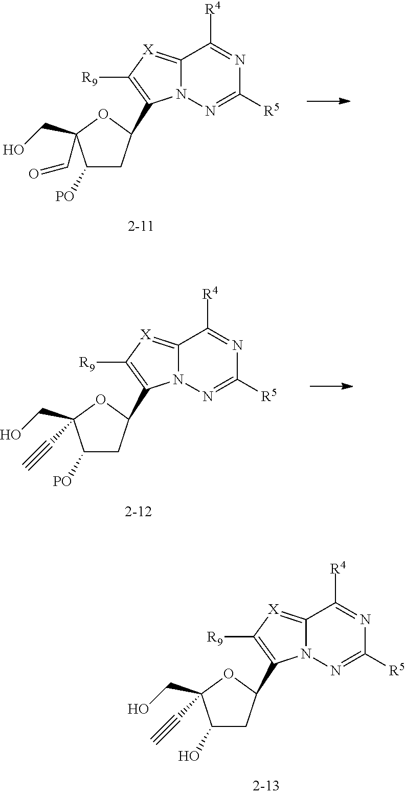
C1([PO])CC(C2=C([R9])[X]=C3N2N=C([R5])N=C3[R4])OC1(CO)C=O.C1([PO])CC(C2=C([R9])[X]=C3N2N=C([R5])N=C3[R4])OC1(CO)C#C.C1(O)CC(C2=C([R9])[X]=C3N2N=C([R5])N=C3[R4])OC1(CO)C#C
